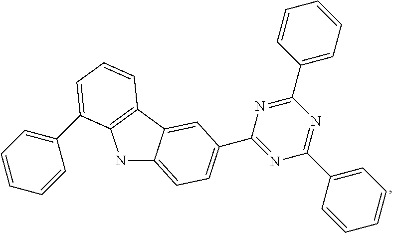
N1C2=CC=C(C3=NC(C4=CC=CC=C4)=NC(C4=CC=CC=C4)=N3)C=C2C2=C1C(C1=CC=CC=C1)=CC=C2
